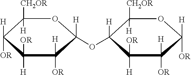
C1([CH2OR])([H])C([H])([OR])C([H])([OR])C([H])([OR])C([H])(OC2([H])C([CH2OR])([H])OC([H])([OR])C([H])([OR])C2([H])[OR])O1
